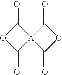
C1(=O)OC(=O)[A]12C(=O)OC2=O
